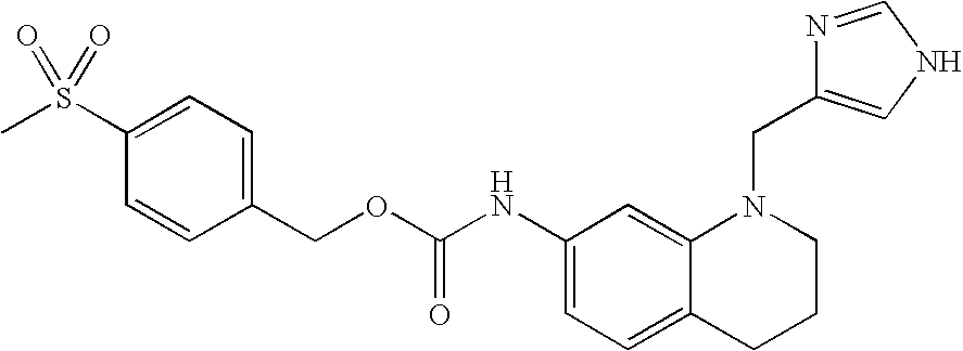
C1(NC(OCC2=CC=C(S(C)(=O)=O)C=C2)=O)=CC=C2C(=C1)N(CC1=CNC=N1)CCC2
